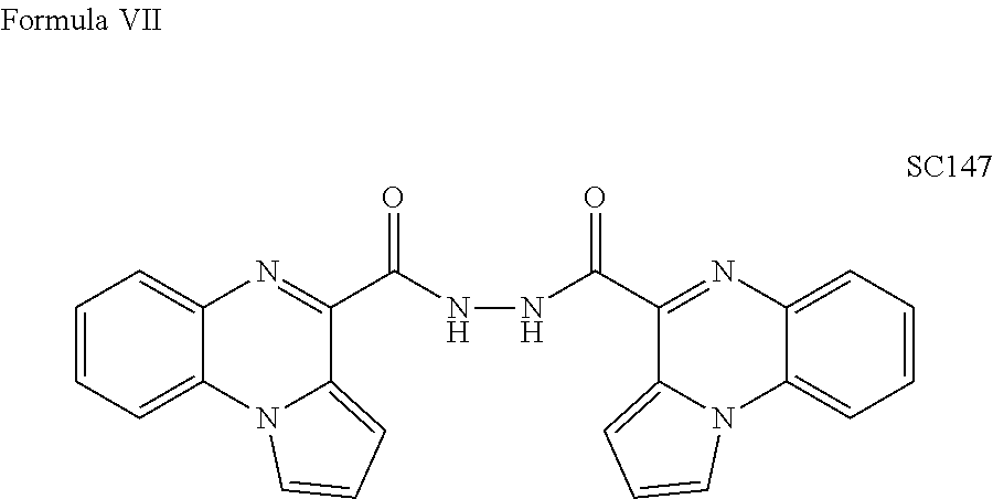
C1=CC=C2C(=C1)N=C(C(NNC(C1=NC3=CC=CC=C3N3C1=CC=C3)=O)=O)C1=CC=CN21
